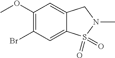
C1(OC)=C(Br)C=C2C(=C1)CN(C)S2(=O)=O
